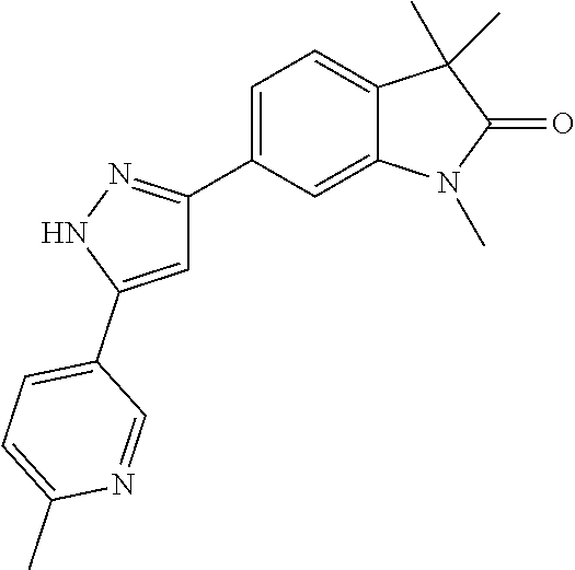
C1(C2=NNC(C3=CC=C(C)N=C3)=C2)=CC=C2C(=C1)N(C)C(=O)C2(C)C
